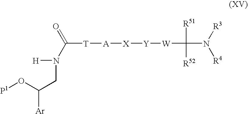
[P1]OC([Ar])CN([H])C([T][A][X][Y][W]C([R51])([R52])N([R3])[R4])=O
